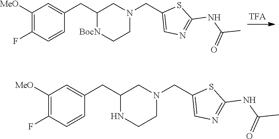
C1([MeO])=C(F)C=CC(CC2CN(CC3=CN=C(NC(=O)C)S3)CC[BocN]2)=C1.C1([MeO])=C(F)C=CC(CC2CN(CC3=CN=C(NC(=O)C)S3)CCN2)=C1
